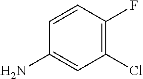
C1=CC(F)=C(Cl)C=C1N
